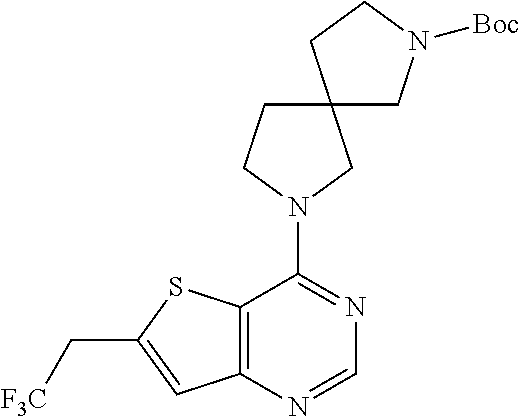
C12=C(N=CN=C1N1CC3(CC1)CN([Boc])CC3)C=C(C[F3C])S2
